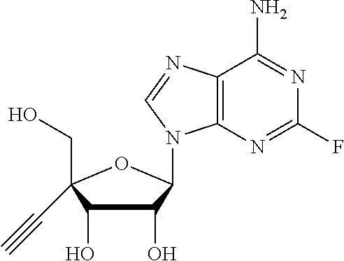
C12=C(N=C(F)N=C1N)N(C1C(O)C(O)C(CO)(C#C)O1)C=N2
